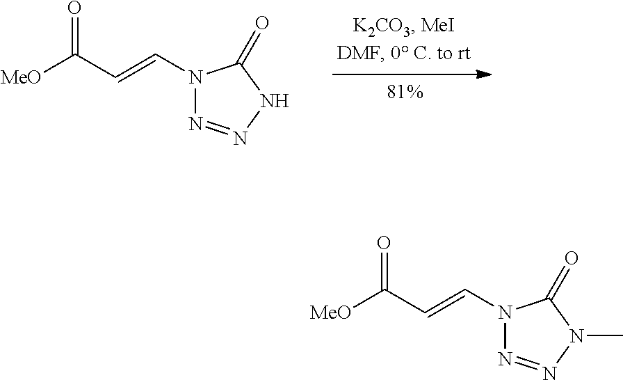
[MeO]C(C=CN1N=NNC1=O)=O.[MeO]C(C=CN1N=NN(C)C1=O)=O
